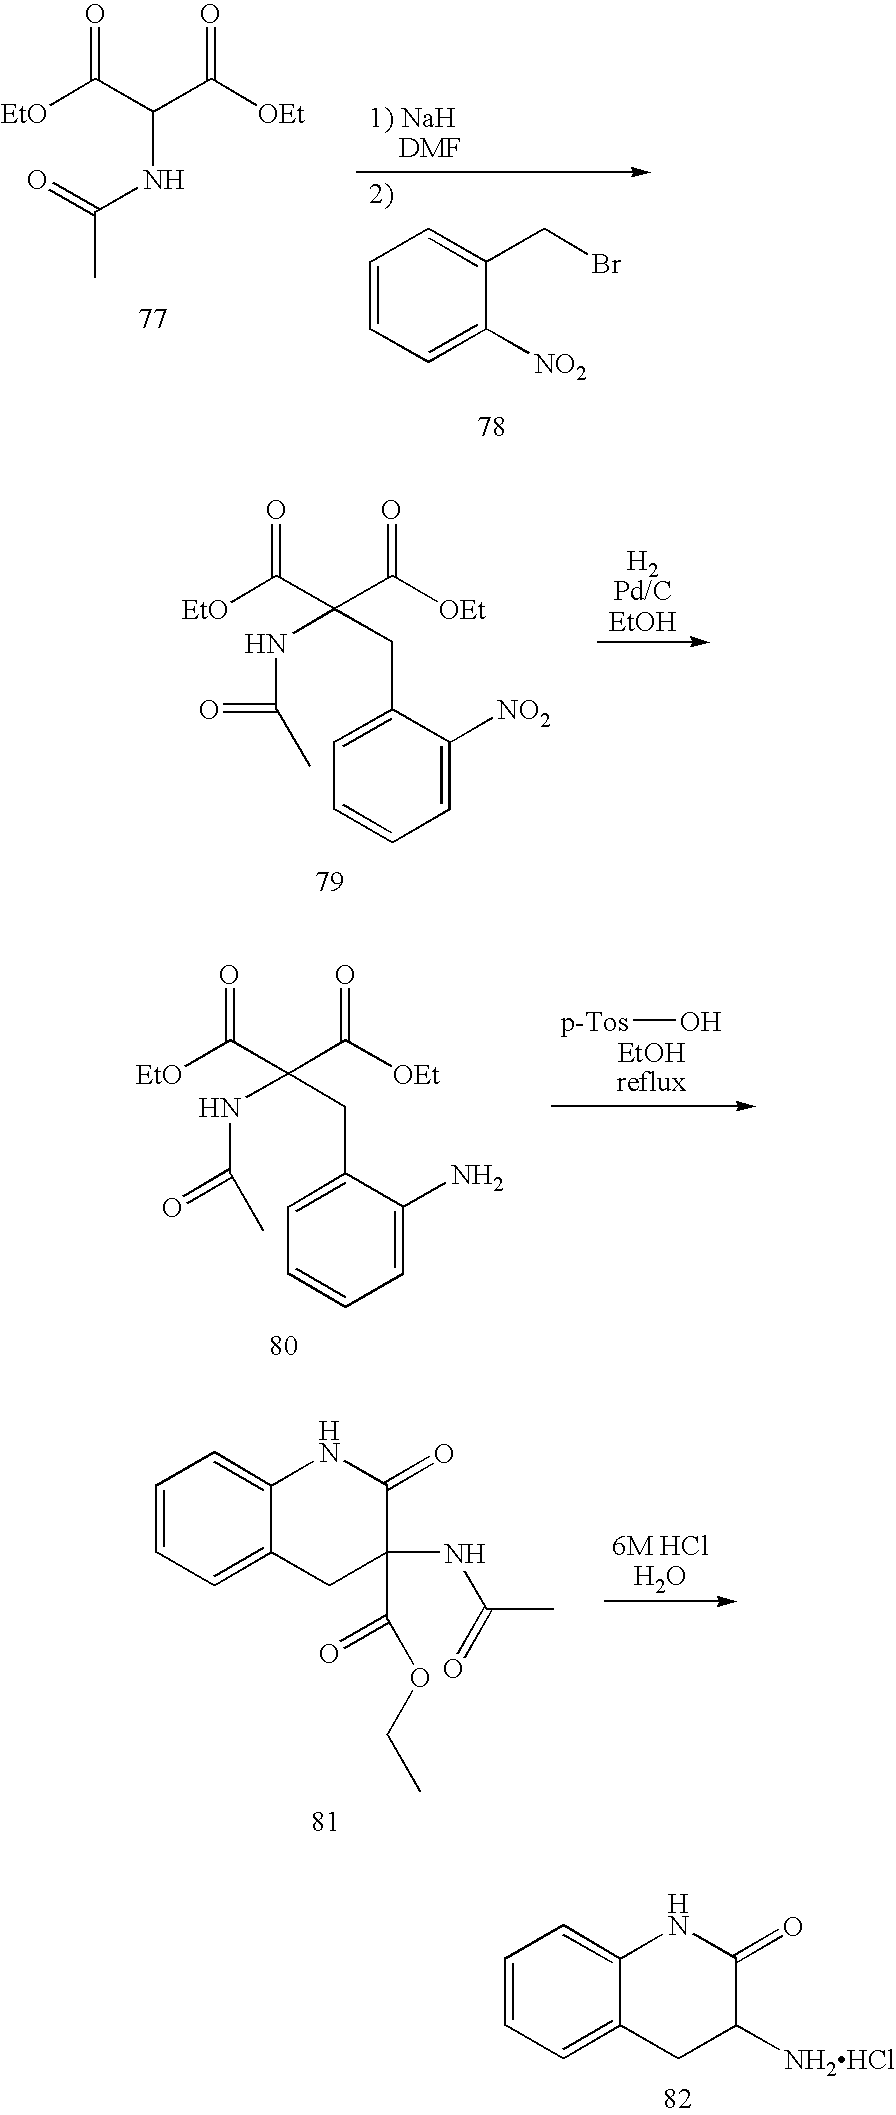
C1=CC=C([NO2])C(CBr)=C1.[EtO]C(C(C([OEt])=O)NC(=O)C)=O.[EtO]C(C(C([OEt])=O)(NC(C)=O)CC1=CC=CC=C1[NO2])=O.[p-Tos]O.[EtO]C(C(C([OEt])=O)(NC(C)=O)CC1=CC=CC=C1N)=O.C1=CC=C2C(=C1)NC(=O)C(C(OCC)=O)(NC(C)=O)C2.C1=CC=C2C(=C1)NC(=O)C([NH2HCl])C2
